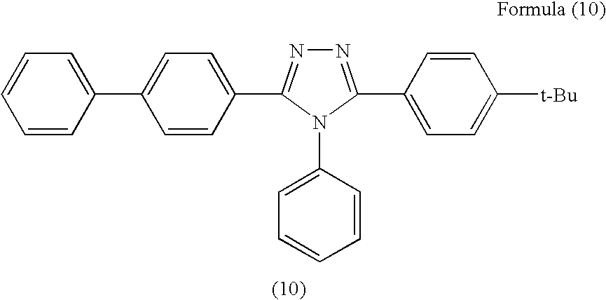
C1=C(C2=CC=C(C3=NN=C(C4=CC=C([t-Bu])C=C4)N3C3=CC=CC=C3)C=C2)C=CC=C1
